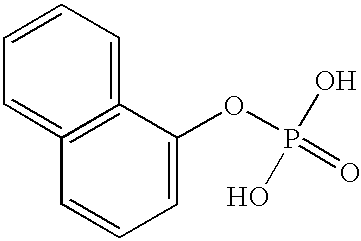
C12=CC=CC=C=1C=CC=C2OP(O)(O)=O
